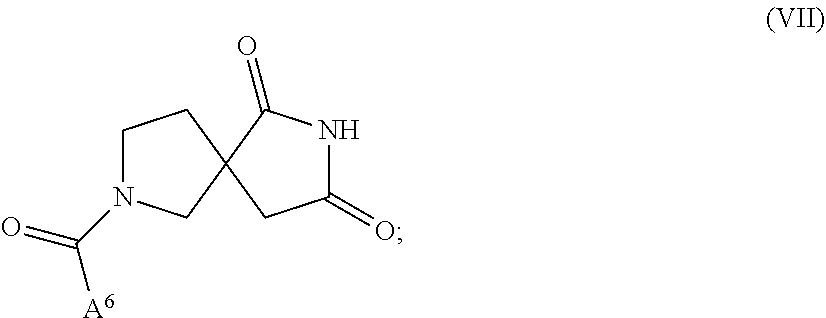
C(=O)([A6])N1CCC2(C1)C(=O)NC(=O)C2
